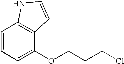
C1=C(OCCCCl)C2=C(C=C1)NC=C2
